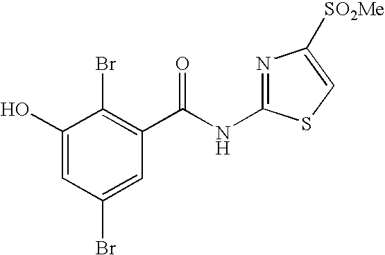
C1(O)=CC(Br)=CC(C(NC2=NC([SO2Me])=CS2)=O)=C1Br
